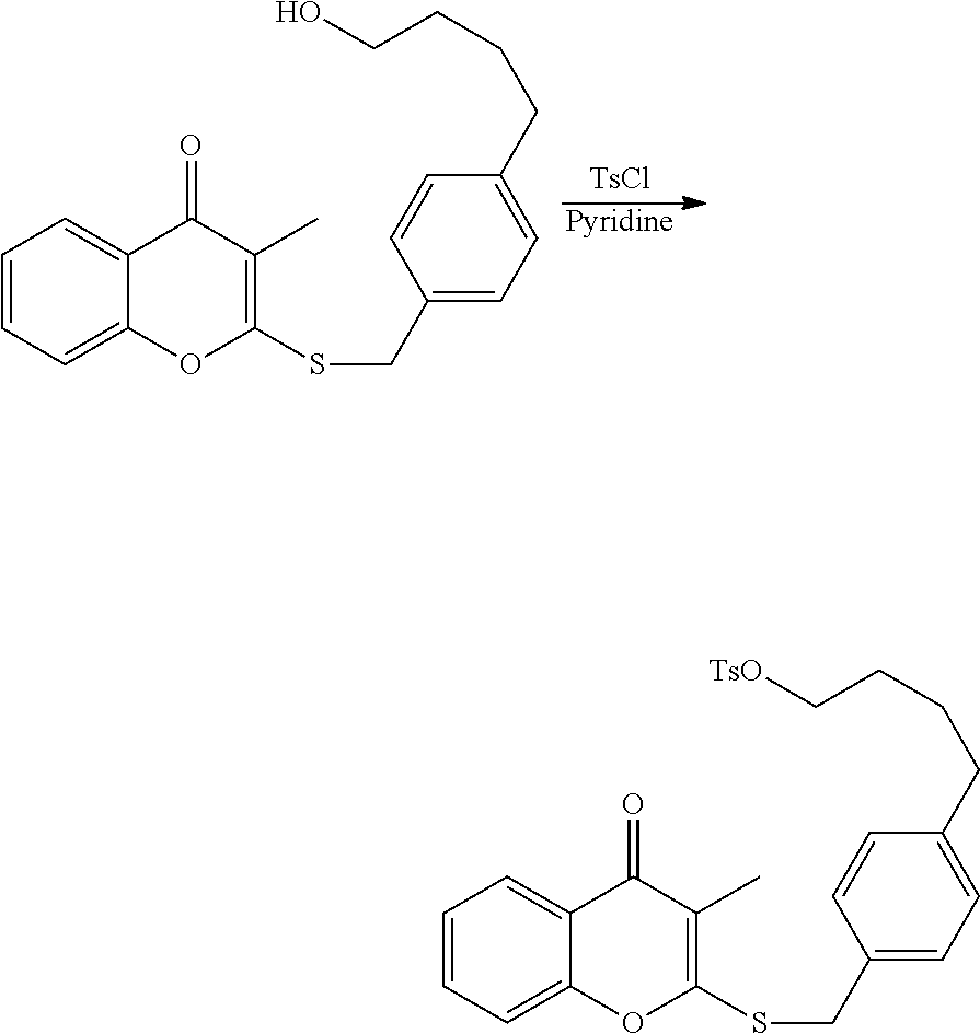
[TsCl].[Pyridine].C1=CC=C2C(=C1)C(=O)C(C)=C(SCC1=CC=C(CCCCO)C=C1)O2.C1=CC=C2C(=C1)C(=O)C(C)=C(SCC1=CC=C(CCCC[TsO])C=C1)O2
